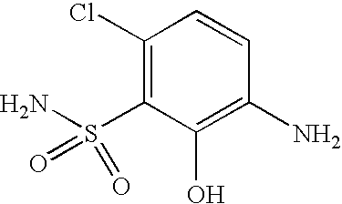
C1(Cl)=C(S(N)(=O)=O)C(O)=C(N)C=C1
